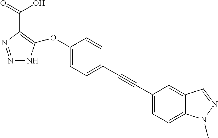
N1=NC(C(O)=O)=C(OC2=CC=C(C#CC3=CC=C4C(=C3)C=NN4C)C=C2)N1
